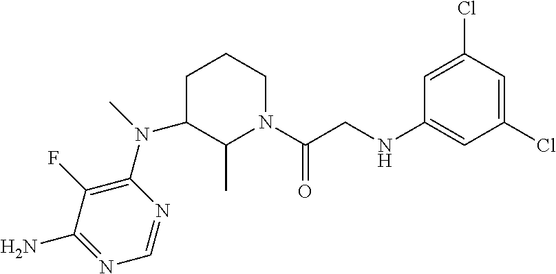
C1(N(C)C2=C(F)C(N)=NC=N2)C(C)N(C(CNC2=CC(Cl)=CC(Cl)=C2)=O)CCC1
